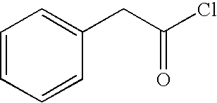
C1=CC=CC(CC(Cl)=O)=C1
